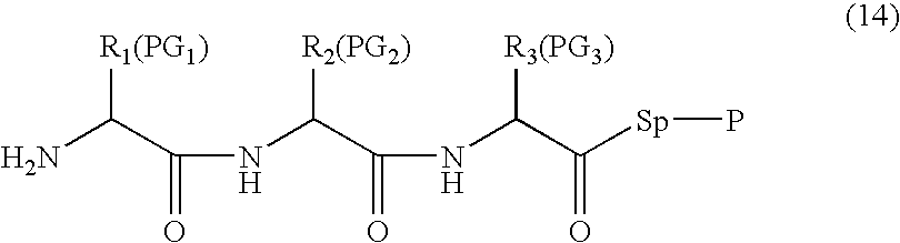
[R2(PG2)]C(C(=O)NC(C([Sp]P)=O)[R3(PG3)])NC(=O)C(N)[R1(PG1)]
